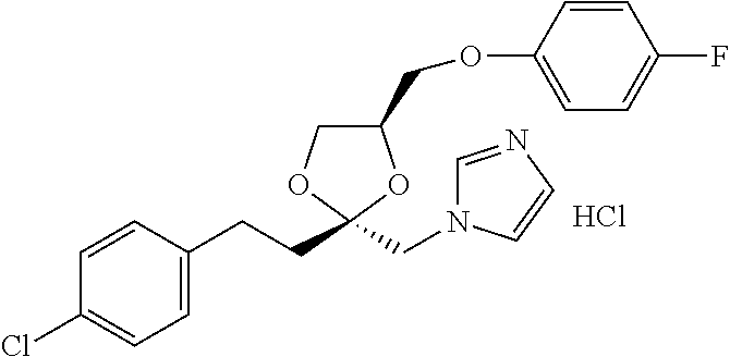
C1=C(CCC2(CN3C=NC=C3)OC(COC3=CC=C(F)C=C3)CO2)C=CC(Cl)=C1.Cl
